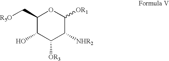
C1(C[R5O])C(O)C([OR3])C([NHR2])C([OR1])O1
